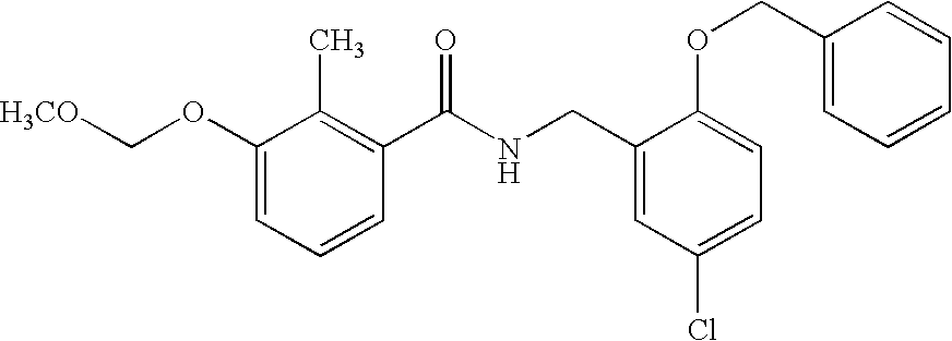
C1(OC[H3CO])=CC=CC(C(NCC2=CC(Cl)=CC=C2OCC2=CC=CC=C2)=O)=C1C
